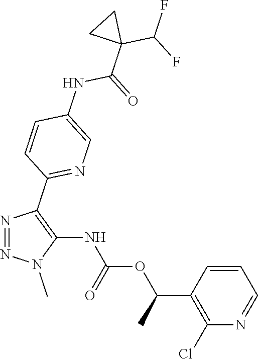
N1=NC(C2=NC=C(NC(=O)C3(C(F)F)CC3)C=C2)=C(NC(OC(C2=C(Cl)N=CC=C2)C)=O)N1C
